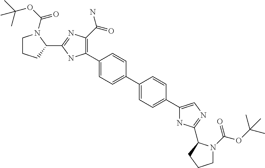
C1(C2=C(C(=O)N)N=C(C3N(C(OC(C)(C)C)=O)CCC3)N2)=CC=C(C2=CC=C(C3=CN=C(C4N(C(=O)OC(C)(C)C)CCC4)N3)C=C2)C=C1
